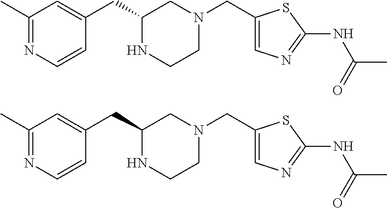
C1(CC2NCCN(CC3=CN=C(NC(C)=O)S3)C2)=CC(C)=NC=C1.C1(CC2NCCN(CC3=CN=C(NC(C)=O)S3)C2)=CC(C)=NC=C1
